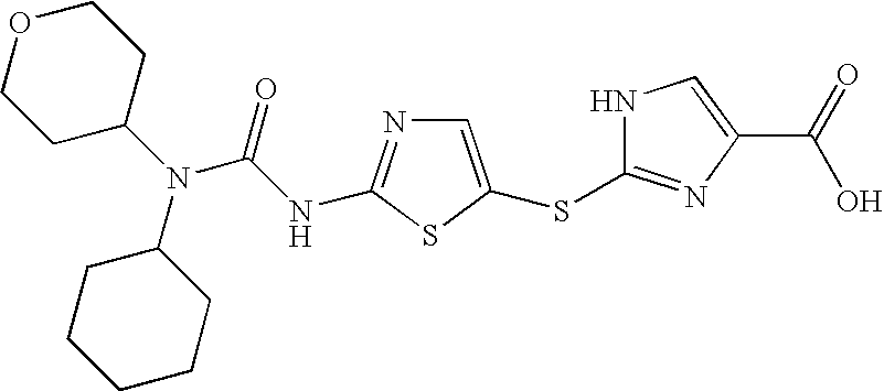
C1CC(N(C2CCCCC2)C(NC2=NC=C(SC3=NC(C(=O)O)=CN3)S2)=O)CCO1
